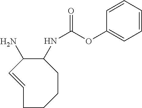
C1(NC(OC2=CC=CC=C2)=O)C(N)C=CCCCC1
